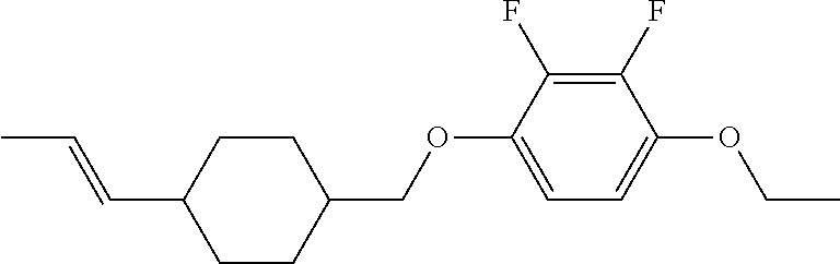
C1CC(C=CC)CCC1COC1=CC=C(OCC)C(F)=C1F
